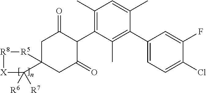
C1C2(CC(=O)C(C3=C(C)C=C(C)C(C4=CC=C(Cl)C(F)=C4)=C3C)C1=O)[R5][R8][X]C2([R7])[R6]
